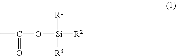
CC(O[Si]([R1])([R3])[R2])=O
